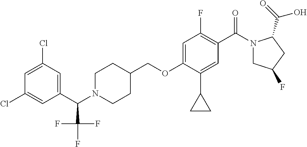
C1=C(Cl)C=C(C(C(F)(F)F)N2CCC(COC3=CC(F)=C(C(=O)N4CC(F)CC4C(O)=O)C=C3C3CC3)CC2)C=C1Cl
